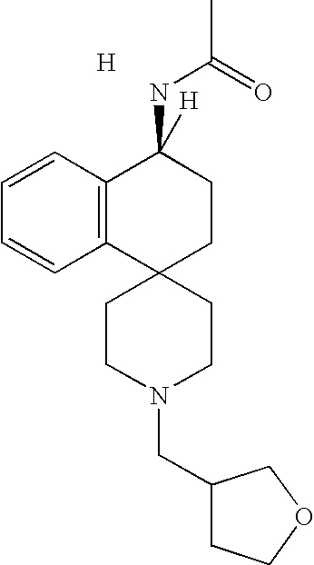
[H].C1=CC2=C(C=C1)C1(CCC2(NC(=O)C)[H])CCN(CC2CCOC2)CC1
